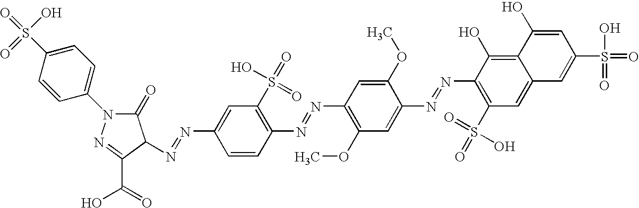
C1(N=NC2C(=O)N(C3=CC=C(S(O)(=O)=O)C=C3)N=C2C(O)=O)=CC(S(=O)(O)=O)=C(N=NC2=C(OC)C=C(N=NC3=C(S(=O)(O)=O)C=C4C(=C3O)C(O)=CC(S(O)(=O)=O)=C4)C(OC)=C2)C=C1
